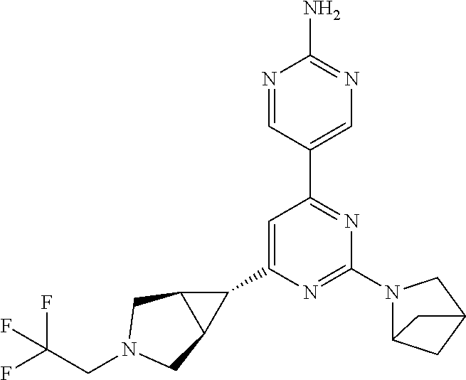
C1(C2=CC(C3=CN=C(N)N=C3)=NC(N3C4CC(C3)C4)=N2)C2C1CN(CC(F)(F)F)C2
